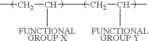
CCC(CC(C)[FUNCTIONALGROUP Y])[FUNCTIONALGROUP X]
